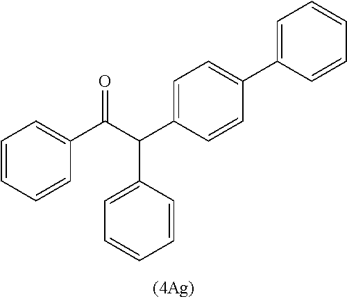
C1=C(C(C(C2=CC=CC=C2)=O)C2=CC=CC=C2)C=CC(C2=CC=CC=C2)=C1
